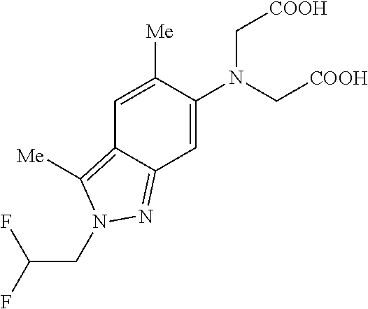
C1=C(N(C[COOH])C[COOH])C([Me])=CC2=C([Me])N(CC(F)F)N=C12
